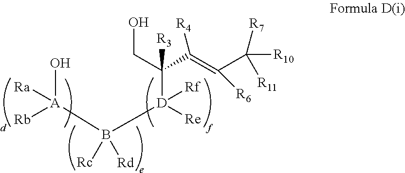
O[A](B([D](C(CO)([R3])C(=C([R6])C([R7])([R10])[R11])[R4])([Re])[Rf])([Rc])[Rd])([Ra])[Rb]
